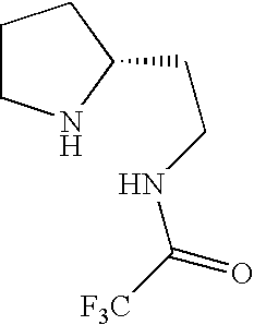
C1CNC(CCNC(=O)[F3C])C1
